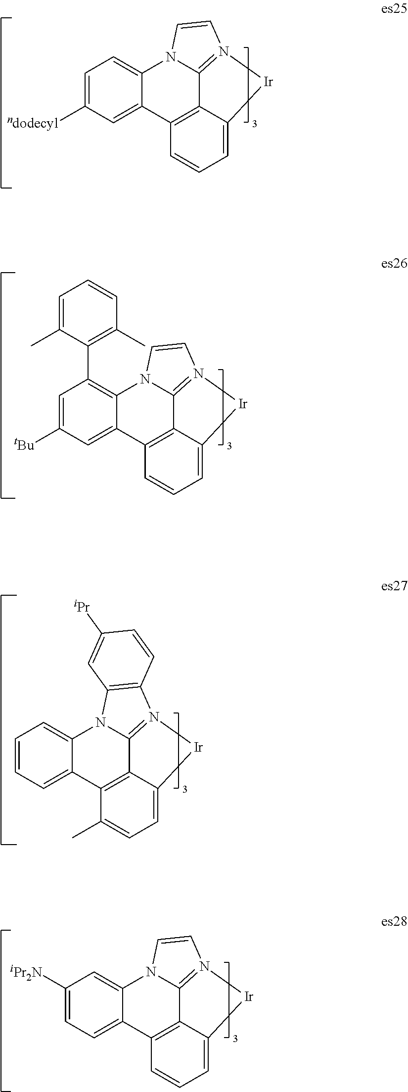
C1=C([ndodecyl])C=C2C(=C1)N1C3=N(C=C1)[Ir]C1=CC=CC2=C31.C1=C([tBu])C=C2C(=C1C1=C(C)C=CC=C1C)N1C3=N(C=C1)[Ir]C1=CC=CC2=C31.C1=CC=C2C(=C1)N1C3=N(C4=C1C=C([iPr])C=C4)[Ir]C1=CC=C(C)C2=C31.C1([iPr2N])=CC=C2C(=C1)N1C3=N(C=C1)[Ir]C1=CC=CC2=C31
